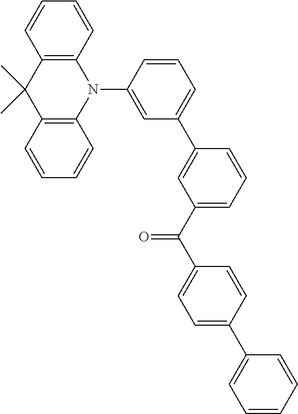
C1(C2=CC(C(C3=CC=C(C4=CC=CC=C4)C=C3)=O)=CC=C2)=CC=CC(N2C3=C(C(C)(C)C4=C2C=CC=C4)C=CC=C3)=C1
